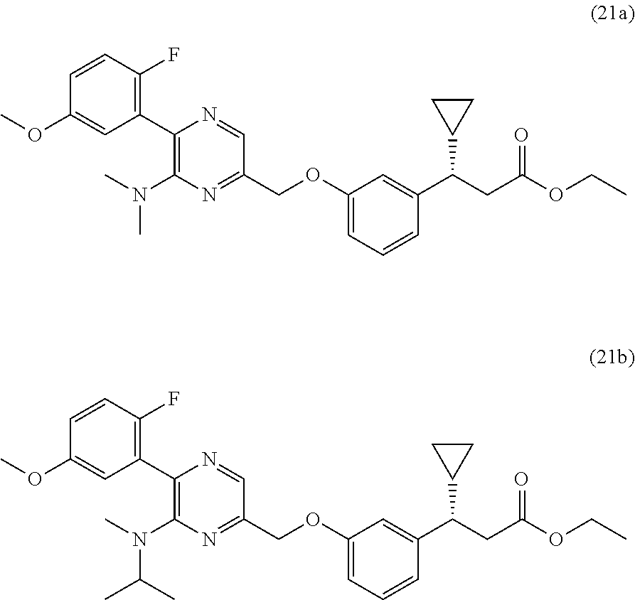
C1(C2=C(N(C)C)N=C(COC3=CC=CC(C(CC(=O)OCC)C4CC4)=C3)C=N2)=C(F)C=CC(OC)=C1.C1(C2=C(N(C)C(C)C)N=C(COC3=CC=CC(C(CC(=O)OCC)C4CC4)=C3)C=N2)=C(F)C=CC(OC)=C1
